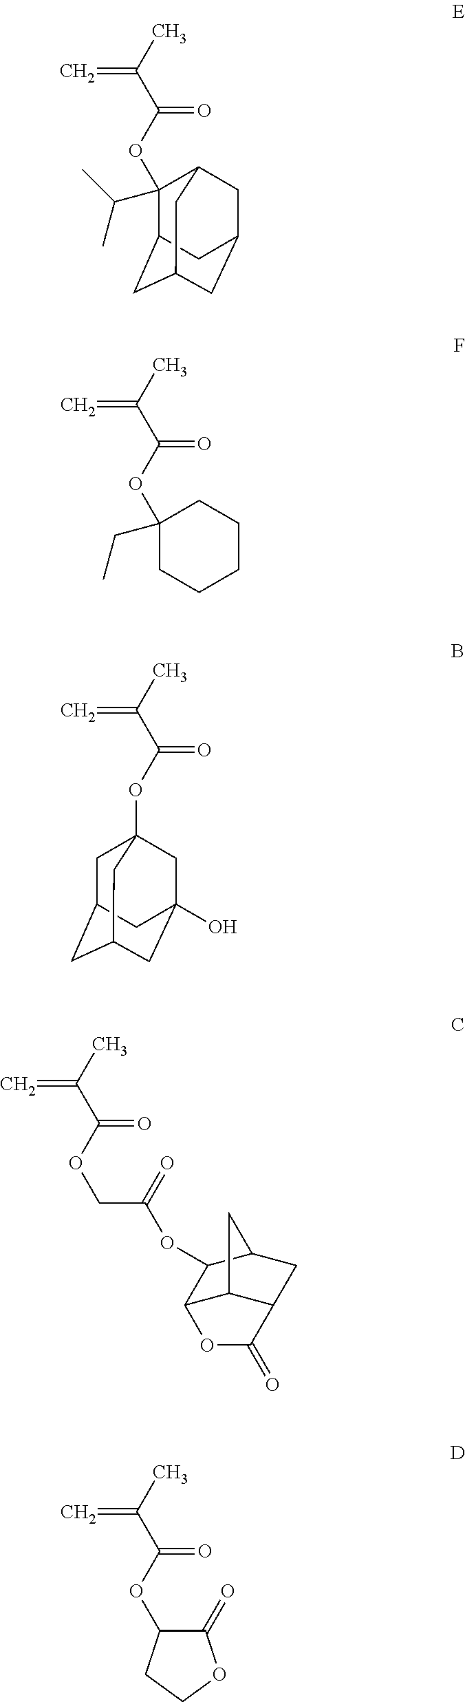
C1(C(C)C)(OC(=O)C(=C)C)C2CC3CC(CC1C3)C2.C1C2CC3CC(O)(CC1(OC(=O)C(=C)C)C3)C2.C1(OC(=O)C(=C)C)C(=O)OCC1.O(C(=O)C(=C)C)C1(CC)CCCCC1.C(OC(=O)C(=C)C)C(OC1C2C3C(CC1C3)C(=O)O2)=O
